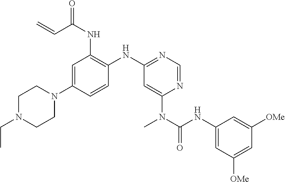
C1=C(N2CCN(CC)CC2)C=CC(NC2=NC=NC(N(C(NC3=CC([OMe])=CC([OMe])=C3)=O)C)=C2)=C1NC(C=C)=O
